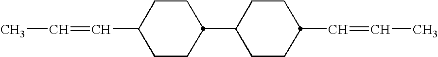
C1CC(C2CCC(C=CC)CC2)CCC1C=CC
